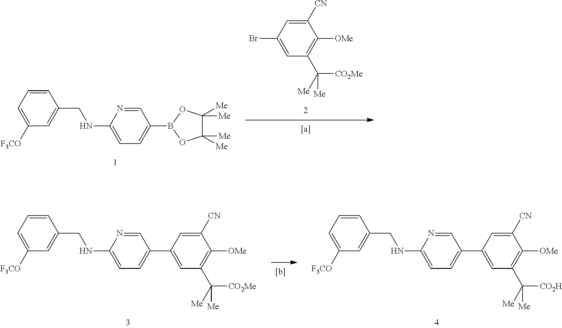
C1(Br)=CC(C([Me])([CO2Me])[Me])=C([OMe])C([CN])=C1.C1=CC=C([F3CO])C=C1CNC1=CC=C(B2OC([Me])([Me])C([Me])([Me])O2)C=N1.C1=CC=C([F3CO])C=C1CNC1=CC=C(C2=CC(C([Me])([CO2Me])[Me])=C([OMe])C([CN])=C2)C=N1.C1=CC=C([F3CO])C=C1CNC1=CC=C(C2=CC(C([Me])([CO2H])[Me])=C([OMe])C([CN])=C2)C=N1
